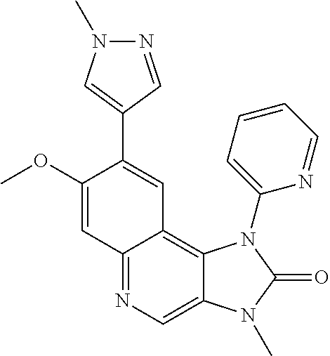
C1(OC)=CC2=NC=C3C(=C2C=C1C1=CN(C)N=C1)N(C1=CC=CC=N1)C(=O)N3C
